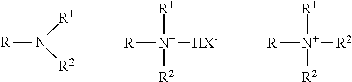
[R]N([R1])[R2].[R][N+]([R1])([R2])[HX-].[R][N+]([R1])([R2])[R2]
